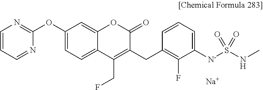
[Na].C12=CC=C(OC3=NC=CC=N3)C=C1OC(=O)C(CC1=C(F)C([N-]S(NC)(=O)=O)=CC=C1)=C2CF
